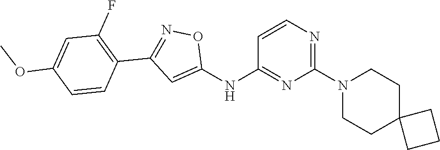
C1=CN=C(N2CCC3(CC2)CCC3)N=C1NC1=CC(C2=C(F)C=C(OC)C=C2)=NO1
